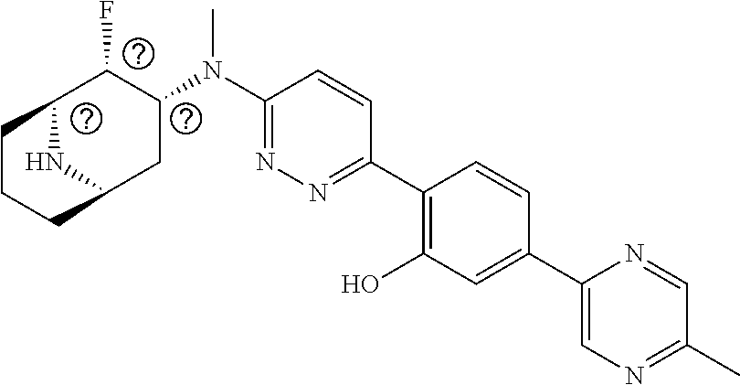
C1(N(C2C(F)C3CCCC(C2)N3)C)=NN=C(C2=C(O)C=C(C3=CN=C(C)C=N3)C=C2)C=C1
